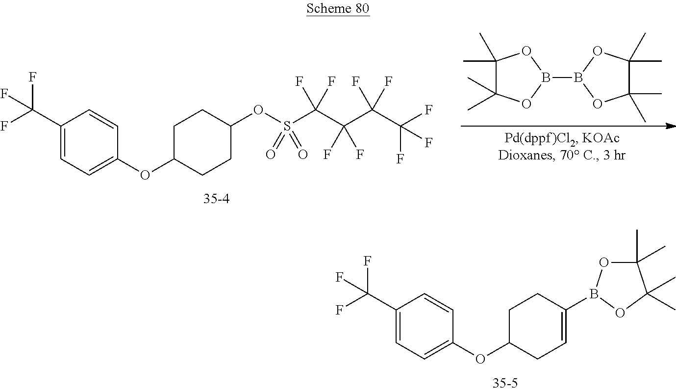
C1(C)(C)C(C)(C)OB(B2OC(C)(C)C(C)(C)O2)O1.C1(C(F)(F)F)=CC=C(OC2CCC(OS(C(C(C(C(F)(F)F)(F)F)(F)F)(F)F)(=O)=O)CC2)C=C1.C1(C(F)(F)F)=CC=C(OC2CC=C(B3OC(C)(C)C(C)(C)O3)CC2)C=C1
